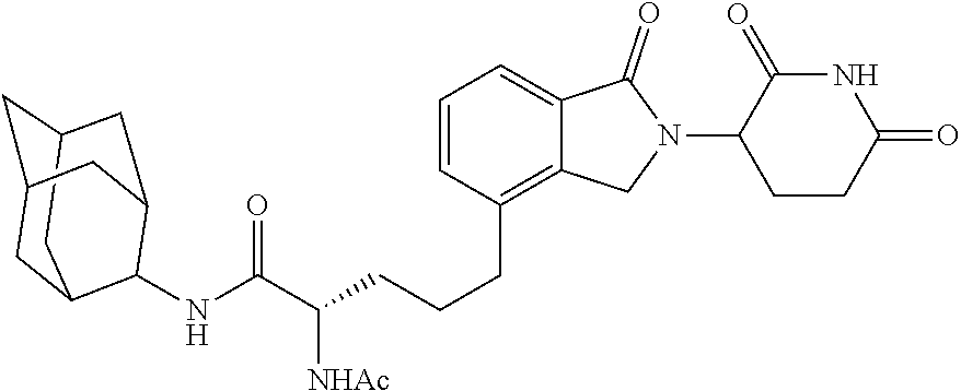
C12CC3CC(C1)CC(C3NC(C(CCCC1=C3C(=CC=C1)C(=O)N(C1CCC(=O)NC1=O)C3)[NHAc])=O)C2
